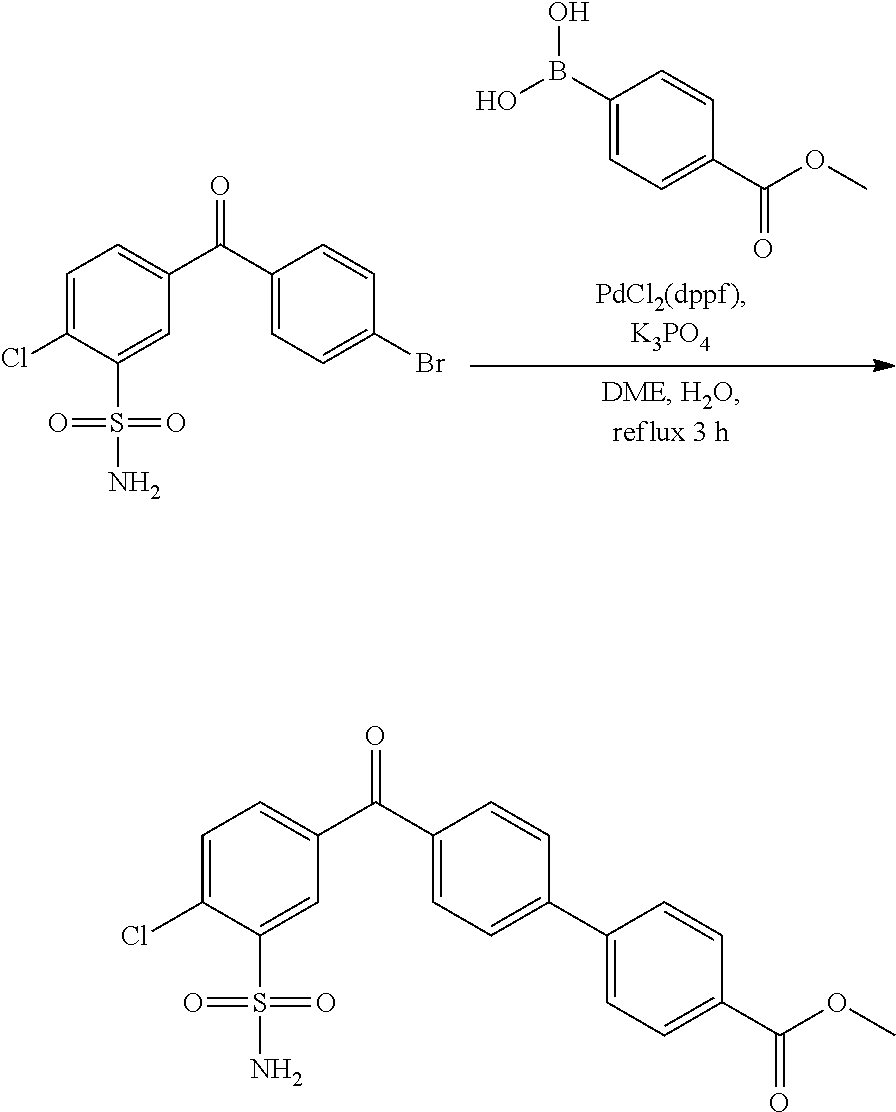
C1=C(Cl)C(S(=O)(=O)N)=CC(C(C2=CC=C(Br)C=C2)=O)=C1.C1(B(O)O)=CC=C(C(=O)OC)C=C1.C1=C(Cl)C(S(=O)(=O)N)=CC(C(C2=CC=C(C3=CC=C(C(OC)=O)C=C3)C=C2)=O)=C1
